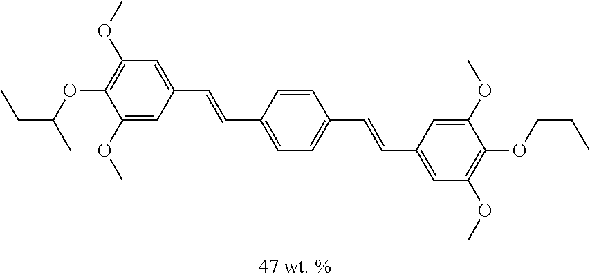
CCC(OC1=C(OC)C=C(C=CC2=CC=C(C=CC3=CC(OC)=C(OCCC)C(OC)=C3)C=C2)C=C1OC)C
